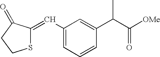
C1(C=C2SCCC2=O)=CC=CC(C(C([OMe])=O)C)=C1
